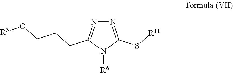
N1=C(S[R11])N([R6])C(CCCO[R3])=N1
